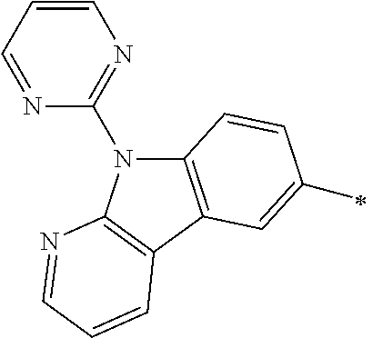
N1(C2=NC=CC=N2)C2=C(C3=C1N=CC=C3)C=C(C)C=C2
